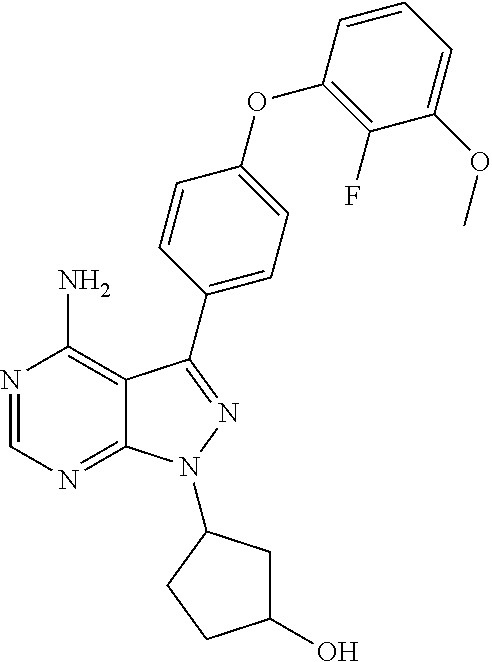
C12=C(N)N=CN=C1N(C1CC(O)CC1)N=C2C1=CC=C(OC2=C(F)C(OC)=CC=C2)C=C1
